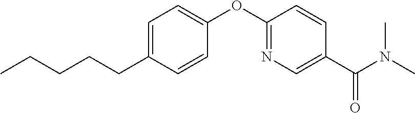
C1=C(CCCCC)C=CC(OC2=NC=C(C(N(C)C)=O)C=C2)=C1
